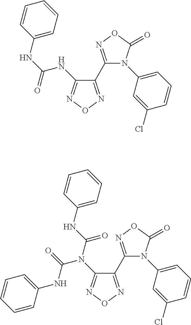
C1(NC(NC2=NON=C2C2=NOC(=O)N2C2=CC=CC(Cl)=C2)=O)=CC=CC=C1.C(N(C1=NON=C1C1=NOC(=O)N1C1=CC=CC(Cl)=C1)C(=O)NC1=CC=CC=C1)(NC1=CC=CC=C1)=O
